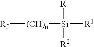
[Rf][(CH)n][Si]([R1])([R])[R2]
